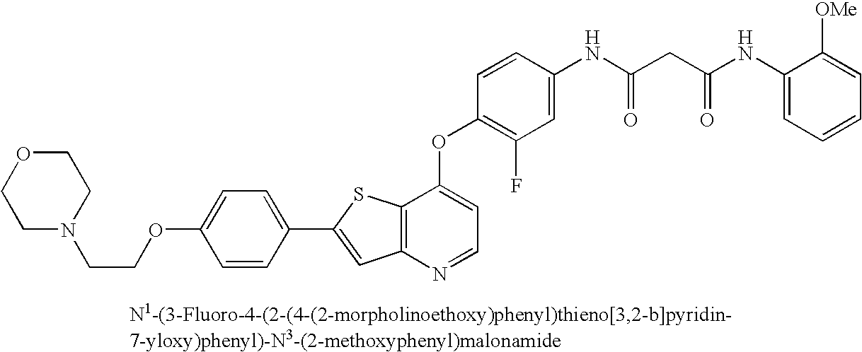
C12=C(N=CC=C1OC1=C(F)C=C(NC(=O)CC(NC3=CC=CC=C3[OMe])=O)C=C1)C=C(C1=CC=C(OCCN3CCOCC3)C=C1)S2
